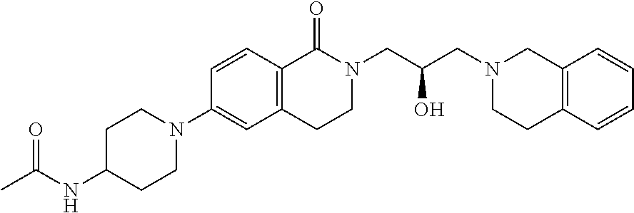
C1(NC(C)=O)CCN(C2=CC3=C(C=C2)C(=O)N(CC(CN2CCC4=C(C2)C=CC=C4)O)CC3)CC1
